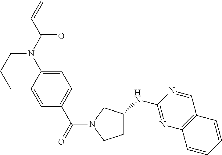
C1=C2C(=CC(C(=O)N3CCC(NC4=NC5=C(C=N4)C=CC=C5)C3)=C1)CCCN2C(C=C)=O
